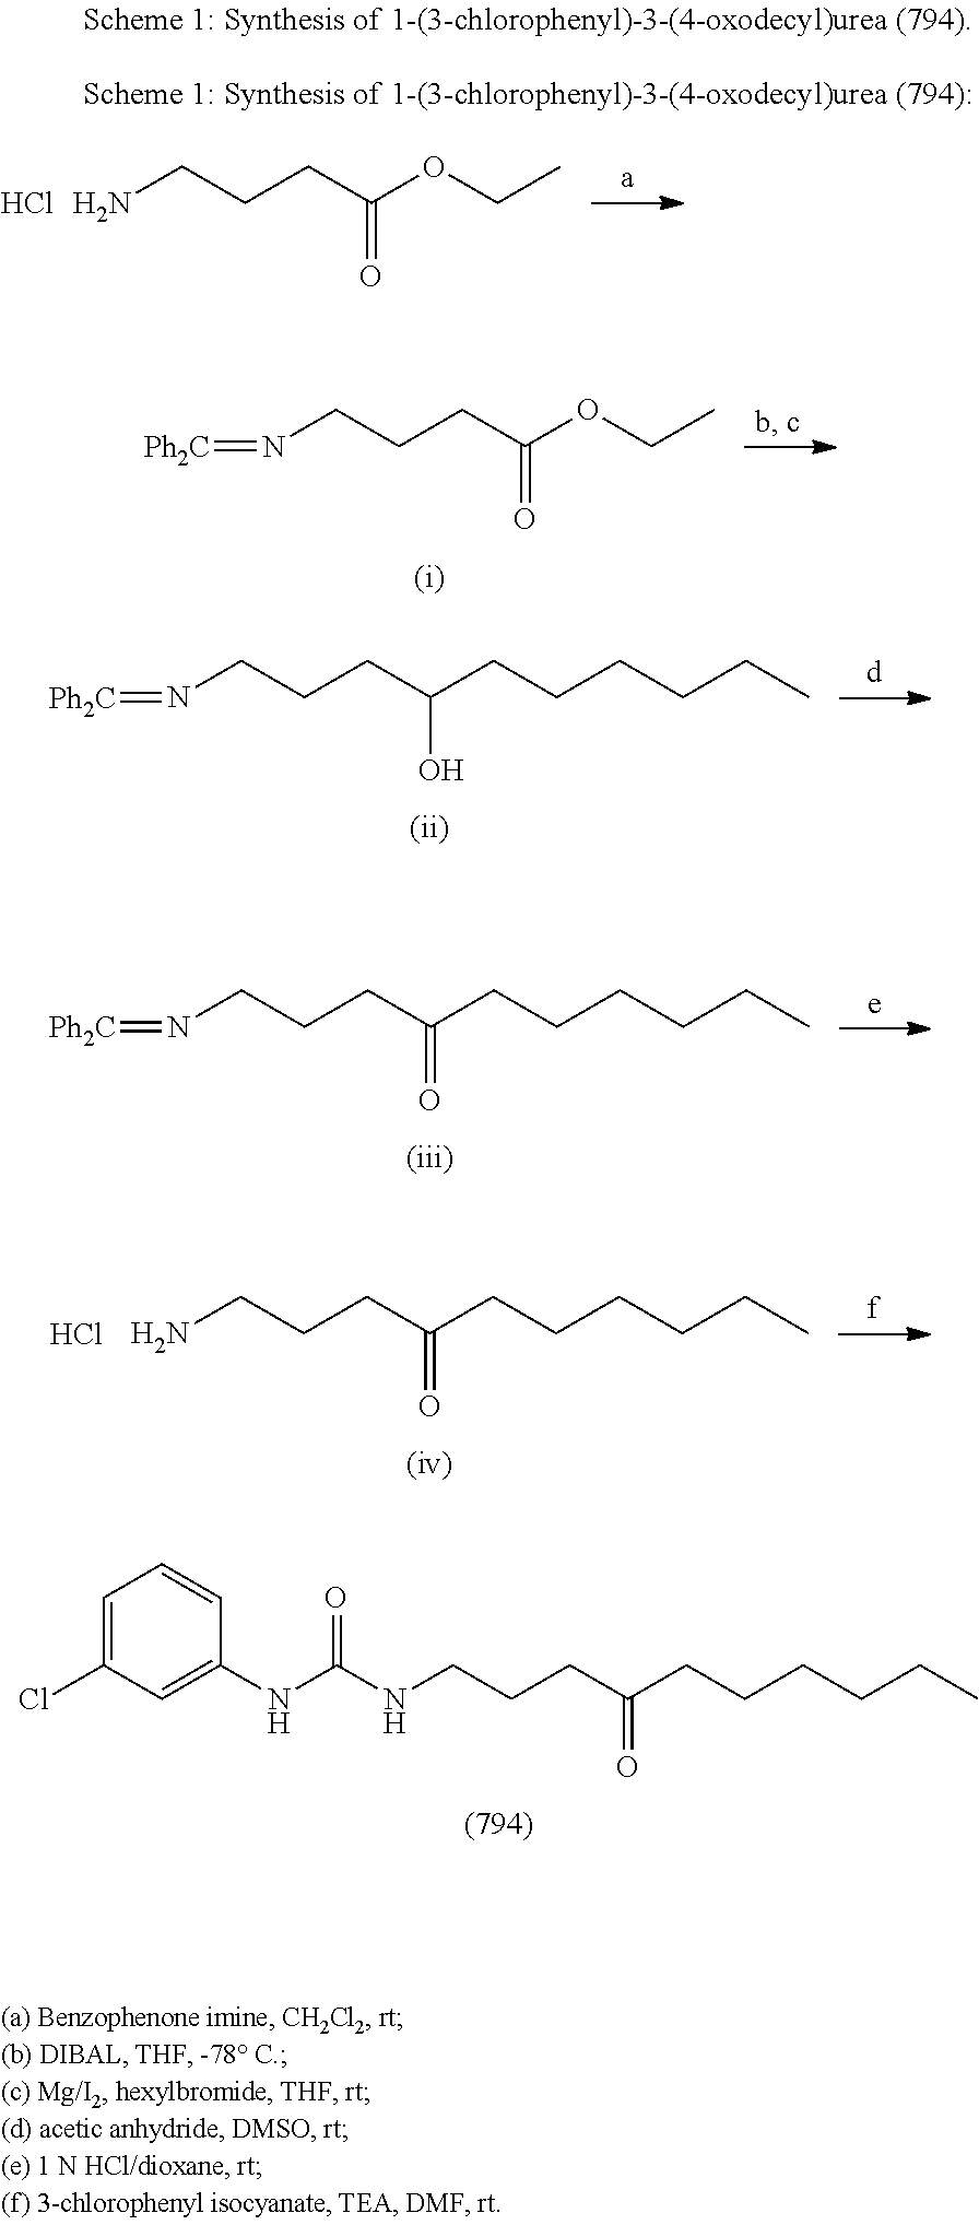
N(CCCC(CCCCCC)=O)C(NC1=CC(Cl)=CC=C1)=O.NCCCC(OCC)=O.Cl.N(CCCC(OCC)=O)=[Ph2C].N(CCCC(CCCCCC)O)=[Ph2C].N(CCCC(CCCCCC)=O)=[Ph2C].NCCCC(CCCCCC)=O.Cl
